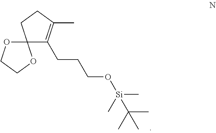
C(CCO[Si](C)(C)C(C)(C)C)C1=C(C)CCC12OCCO2
